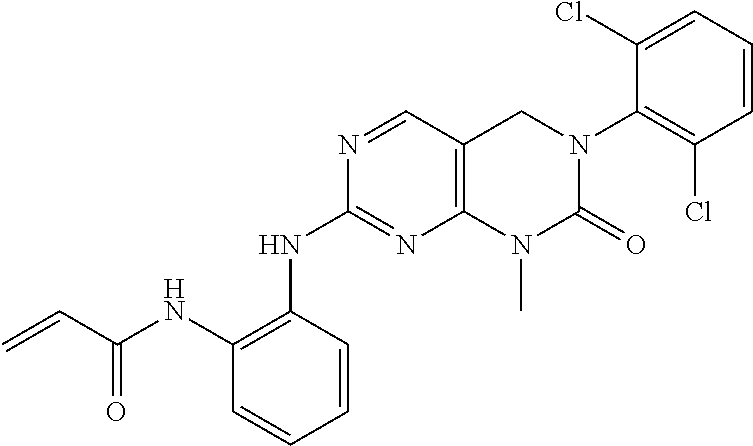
C1(NC2=C(NC(C=C)=O)C=CC=C2)=NC2=C(CN(C3=C(Cl)C=CC=C3Cl)C(=O)N2C)C=N1
